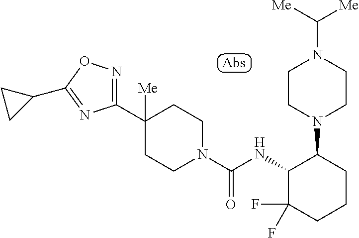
C1(C2([Me])CCN(C(NC3C(F)(F)CCCC3N3CCN(C([Me])[Me])CC3)=O)CC2)=NOC(C2CC2)=N1
